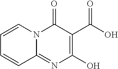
C1=CN2C(=NC(O)=C(C(O)=O)C2=O)C=C1
